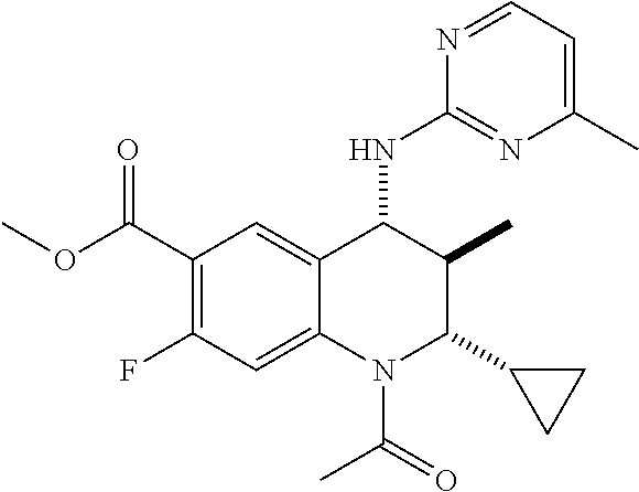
C1(C(OC)=O)=C(F)C=C2C(=C1)C(NC1=NC(C)=CC=N1)C(C)C(C1CC1)N2C(C)=O
